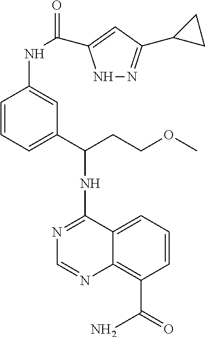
N1=C(NC(CCOC)C2=CC=CC(NC(=O)C3=CC(C4CC4)=NN3)=C2)C2=CC=CC(C(=O)N)=C2N=C1
